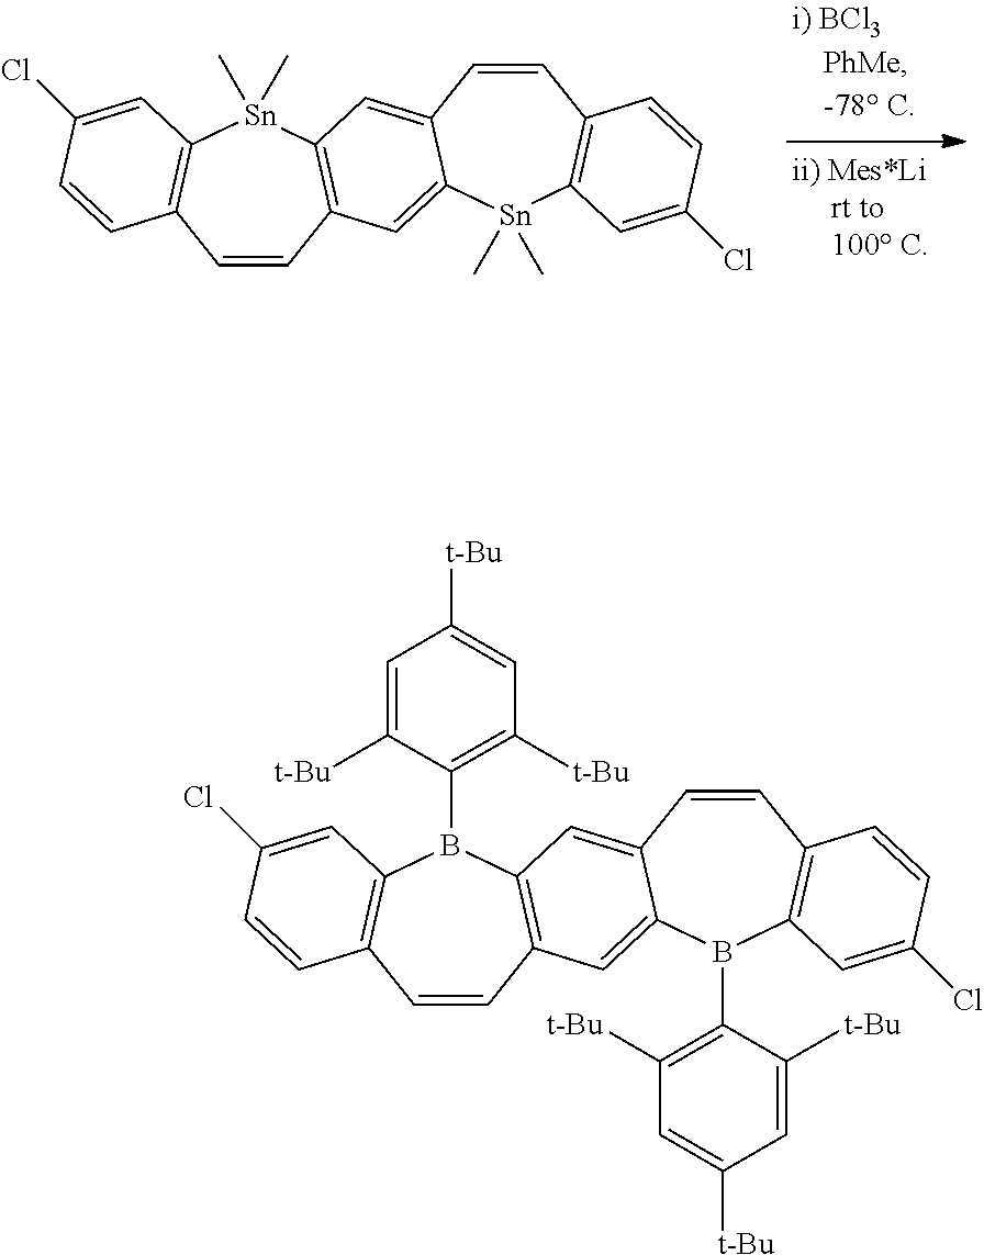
C1=CC2=C([Sn](C)(C)C3=C1C=CC(Cl)=C3)C=C1C(=C2)[Sn](C)(C)C2=C(C=C1)C=CC(Cl)=C2.C1=CC2=C(B(C3=C([t-Bu])C=C([t-Bu])C=C3[t-Bu])C3=C1C=CC(Cl)=C3)C=C1C(=C2)B(C2=C([t-Bu])C=C([t-Bu])C=C2[t-Bu])C2=C(C=C1)C=CC(Cl)=C2
